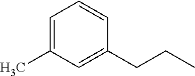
C1=C(C)C=C(CCC)C=C1
